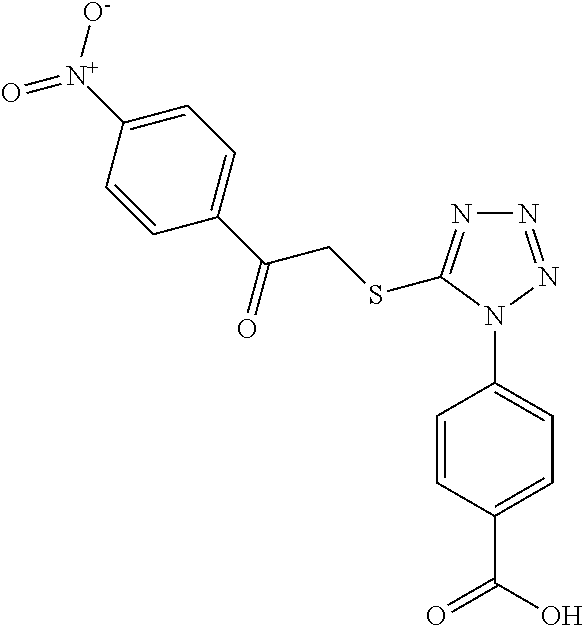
N1=NN(C2=CC=C(C(O)=O)C=C2)C(SCC(C2=CC=C([N+]([O-])=O)C=C2)=O)=N1
